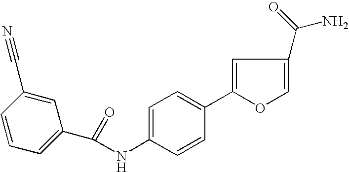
C1=CC(C#N)=CC(C(NC2=CC=C(C3=CC(C(=O)N)=CO3)C=C2)=O)=C1
